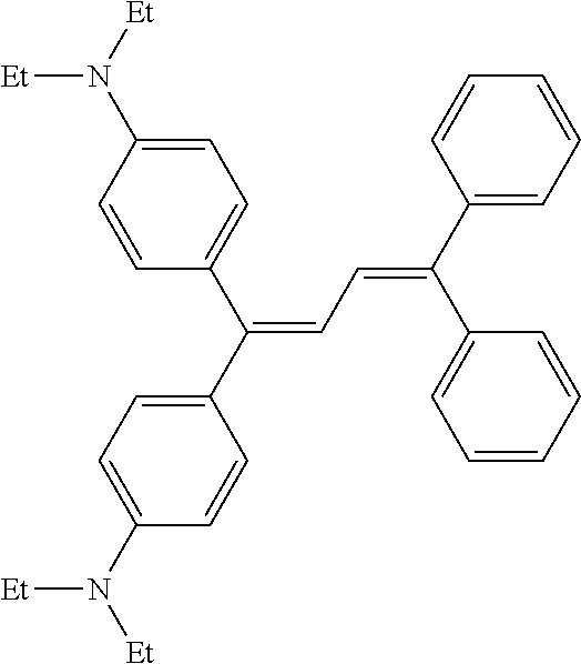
C1(C(=CC=C(C2=CC=CC=C2)C2=CC=CC=C2)C2=CC=C(N([Et])[Et])C=C2)=CC=C(N([Et])[Et])C=C1
